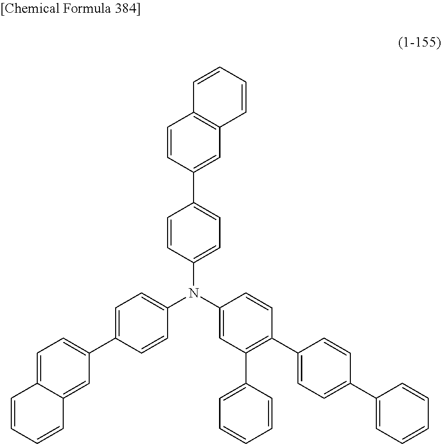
C1(N(C2=CC(C3=CC=CC=C3)=C(C3=CC=C(C4=CC=CC=C4)C=C3)C=C2)C2=CC=C(C3=CC=C4C(=C3)C=CC=C4)C=C2)=CC=C(C2=CC3=C(C=C2)C=CC=C3)C=C1
